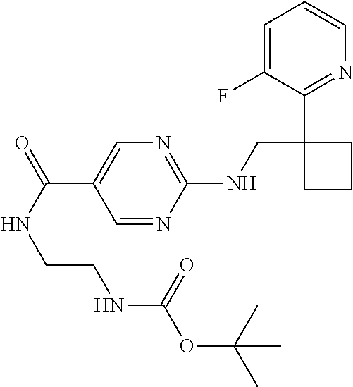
C(C1=CN=C(NCC2(C3=NC=CC=C3F)CCC2)N=C1)(NCCNC(OC(C)(C)C)=O)=O
